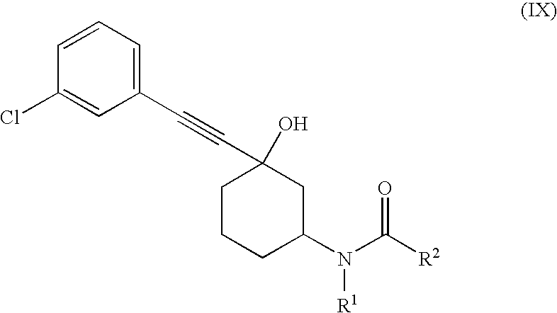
C1(C#CC2(O)CCCC(N(C([R2])=O)[R1])C2)=CC=CC(Cl)=C1
